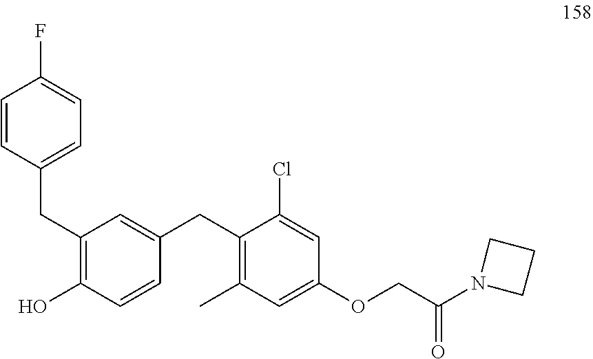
C1(CC2=CC=C(F)C=C2)=C(O)C=CC(CC2=C(C)C=C(OCC(N3CCC3)=O)C=C2Cl)=C1
